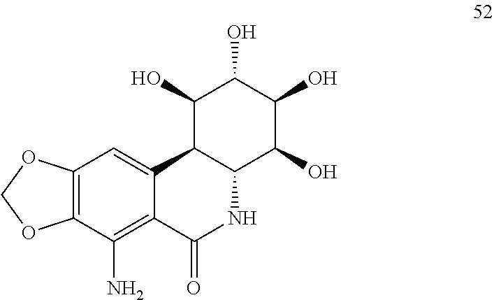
C12=C(C(N)=C3C(=C1)C1C(NC3=O)C(O)C(O)C(O)C1O)OCO2
